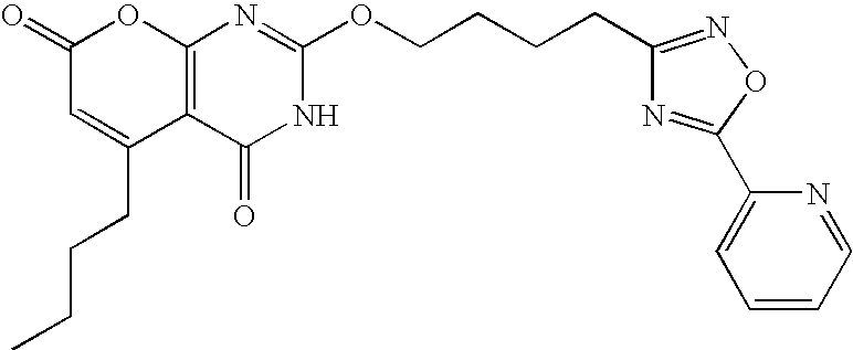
C1(=O)C=C(CCCC)C2=C(O1)N=C(OCCCCC1=NOC(C3=CC=CC=N3)=N1)NC2=O
